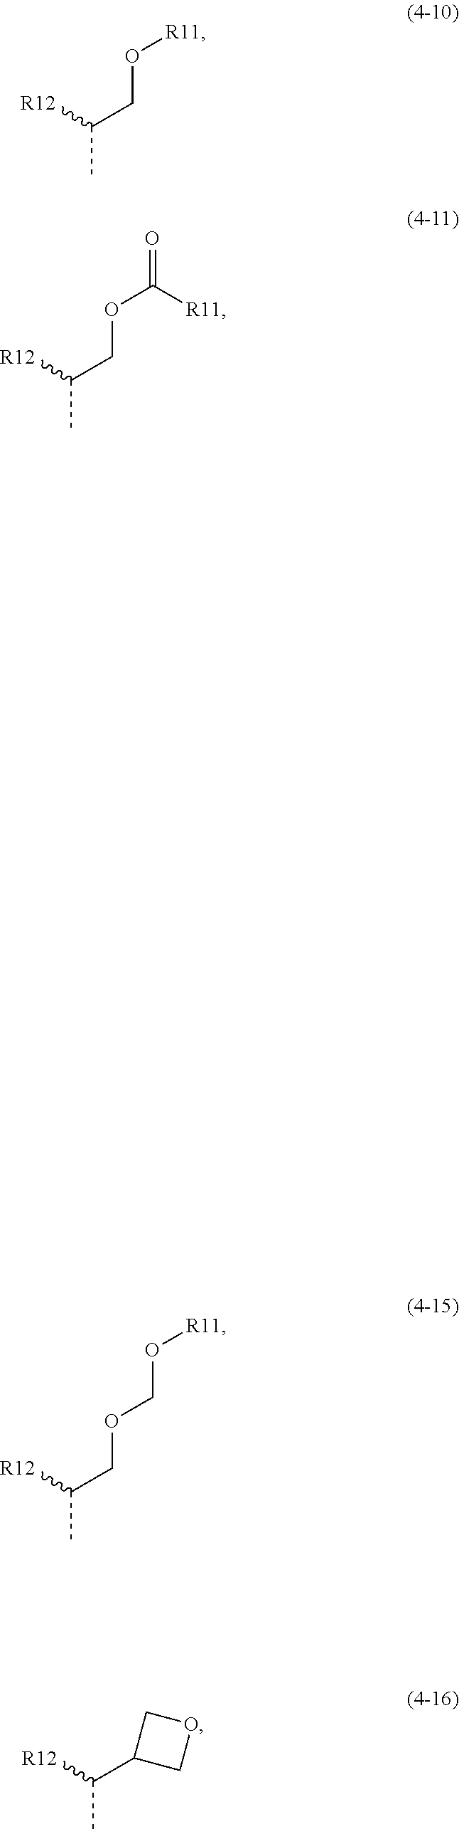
CC([R12])CO[R11].CC([R12])COC(=O)[R11].CC([R12])COCO[R11].CC([R12])C1COC1
